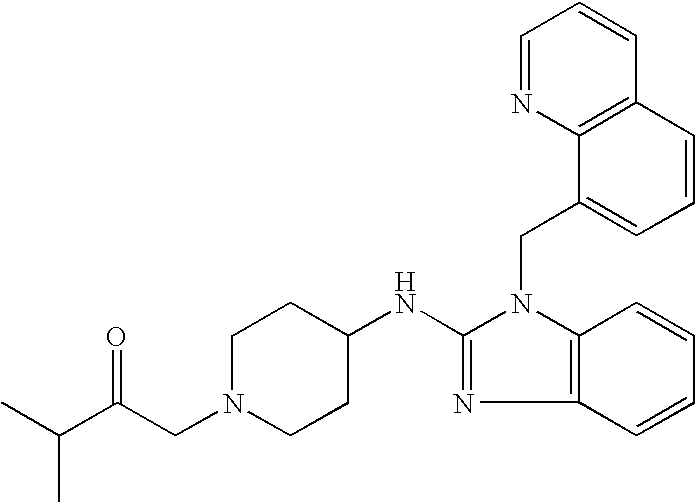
C12=C(N=CC=C1)C(CN1C(NC3CCN(CC(C(C)C)=O)CC3)=NC3=C1C=CC=C3)=CC=C2
